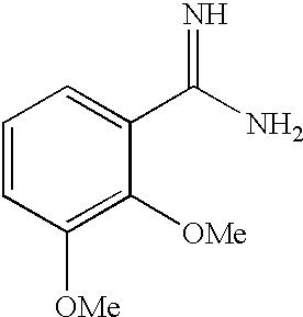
C1=CC([OMe])=C([OMe])C(C(N)=N)=C1
